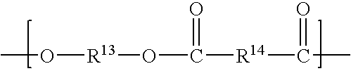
CO[R13]OC(=O)[R14]C(C)=O
